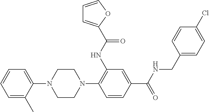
C1=C(C)C(N2CCN(C3=C(NC(=O)C4=CC=CO4)C=C(C(NCC4=CC=C(Cl)C=C4)=O)C=C3)CC2)=CC=C1
